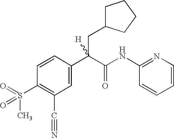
C1=C(C(C(NC2=NC=CC=C2)=O)(CC2CCCC2)[H])C=CC(S(=O)(C)=O)=C1C#N
